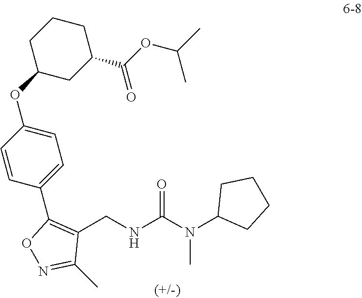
C1(CNC(N(C2CCCC2)C)=O)=C(C2=CC=C(OC3CC(C(OC(C)C)=O)CCC3)C=C2)ON=C1C
